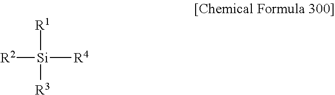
[R2][Si]([R1])([R3])[R4]
